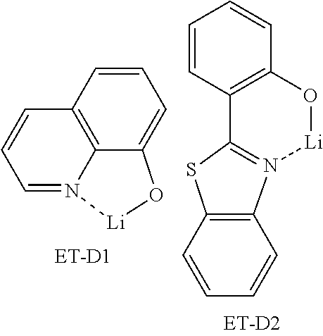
C1=CC=N2C3=C1C=CC=C3O[Li]2.C1=CC2=C(C=C1)O[Li]N1=C2SC2=C1C=CC=C2
